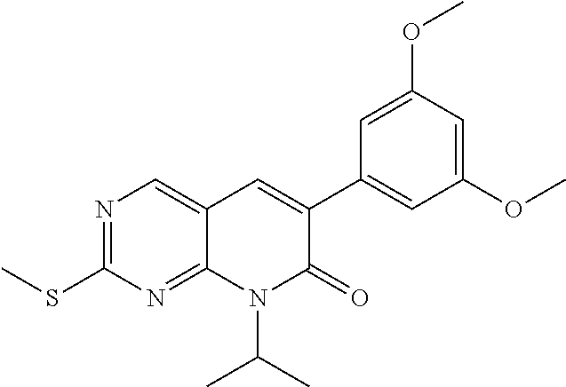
N1=C(SC)N=C2C(=C1)C=C(C1=CC(OC)=CC(OC)=C1)C(=O)N2C(C)C
